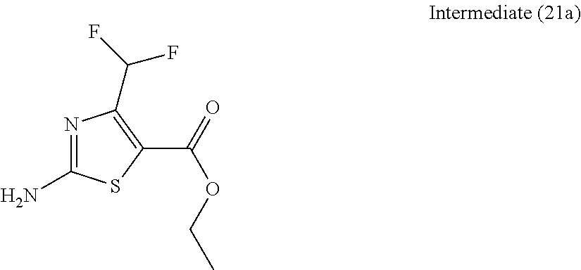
N1=C(N)SC(C(OCC)=O)=C1C(F)F
